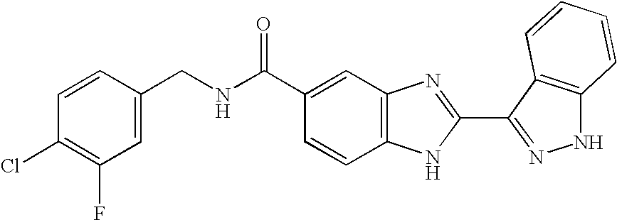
C1(C(NCC2=CC(F)=C(Cl)C=C2)=O)=CC2=C(C=C1)NC(C1=NNC3=C1C=CC=C3)=N2
